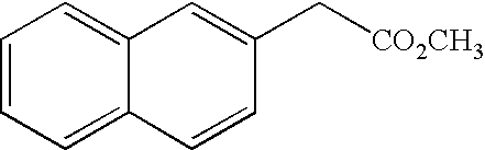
C1=CC=C2C(=C1)C=C(C[CO2CH3])C=C2
